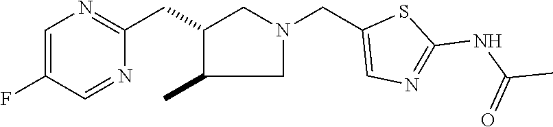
C1=C(F)C=NC(CC2C(C)CN(CC3=CN=C(NC(C)=O)S3)C2)=N1
